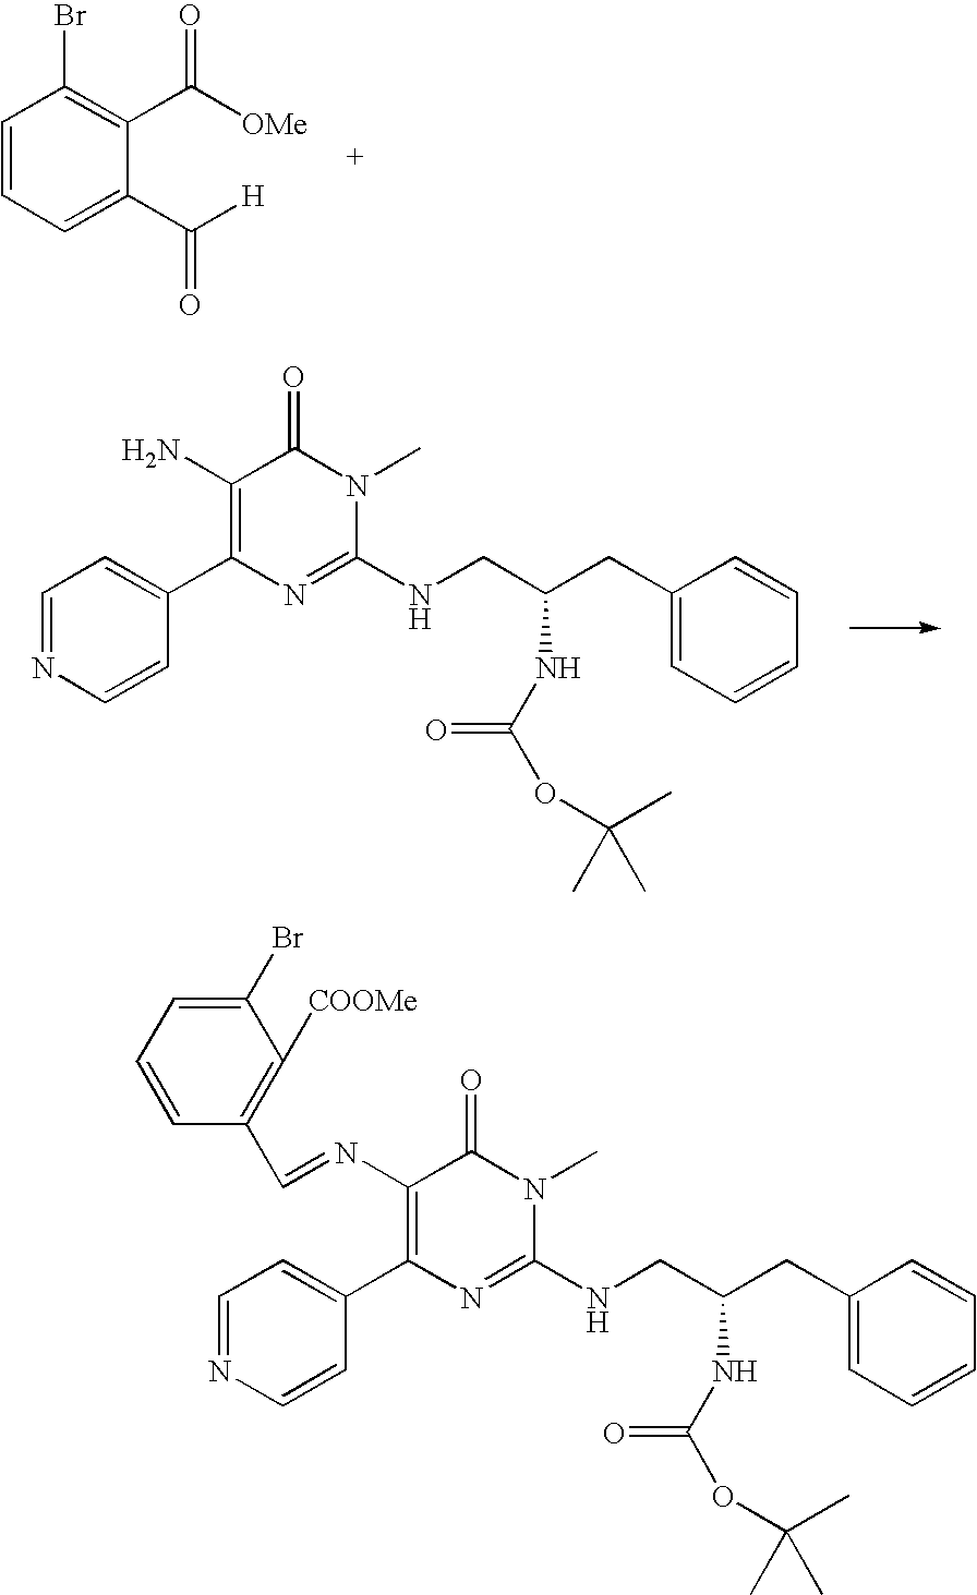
C1=CC=C(C([H])=O)C(C([OMe])=O)=C1Br.C1=NC=CC(C2=C(N)C(=O)N(C)C(NCC(CC3=CC=CC=C3)NC(=O)OC(C)(C)C)=N2)=C1.C1=NC=CC(C2=C(N=CC3=C([COOMe])C(Br)=CC=C3)C(=O)N(C)C(NCC(CC3=CC=CC=C3)NC(=O)OC(C)(C)C)=N2)=C1
